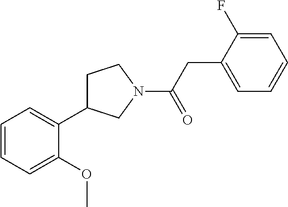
C1=CC=C(OC)C(C2CCN(C(CC3=CC=CC=C3F)=O)C2)=C1
